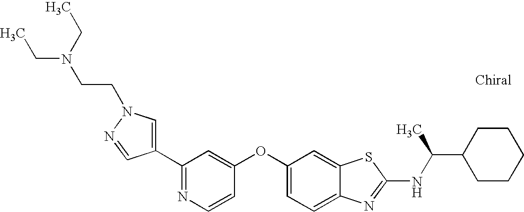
N1=C(C2=CN(CCN(CC)CC)N=C2)C=C(OC2=CC=C3C(=C2)SC(NC(C2CCCCC2)C)=N3)C=C1
